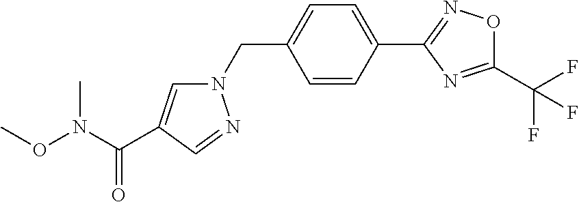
C1=CC(C2=NOC(C(F)(F)F)=N2)=CC=C1CN1C=C(C(N(OC)C)=O)C=N1
